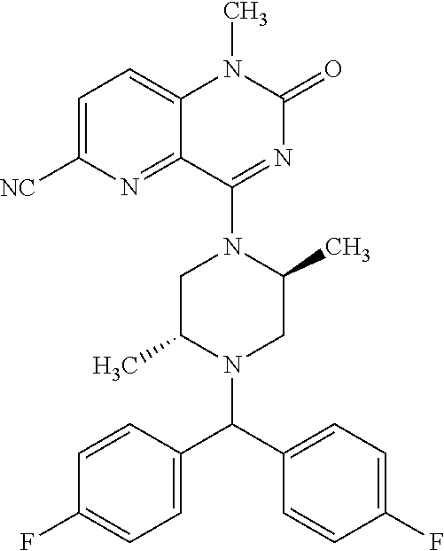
C1=C([NC])N=C2C(=C1)N(C)C(=O)N=C2N1CC(C)N(C(C2=CC=C(F)C=C2)C2=CC=C(F)C=C2)CC1C
